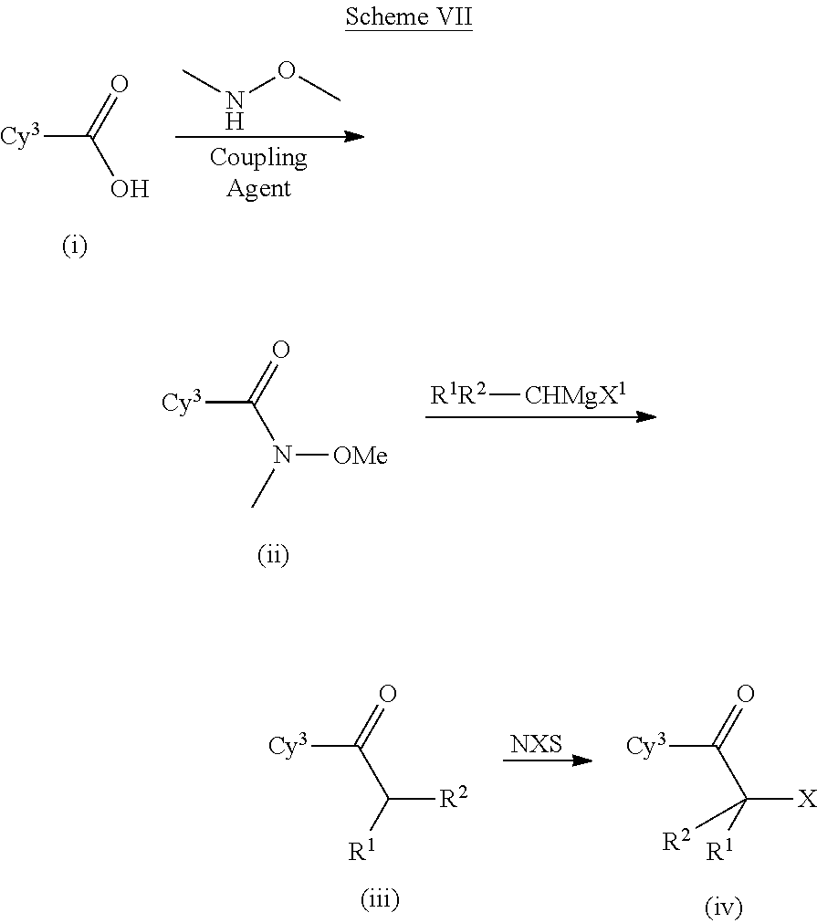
[Cy3]C(=O)O.CNOC.[Cy3]C(=O)N(C)[OMe].[R1R2][CHMgX1].[NXS].[Cy3]C(=O)C([R1])[R2].[Cy3]C(=O)C([R2])([X])[R1]
